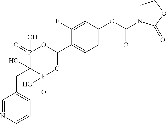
C1=C(OC(N2CCOC2=O)=O)C=C(F)C(C2OP(=O)(O)C(O)(CC3=CC=CN=C3)P(=O)(O)O2)=C1
